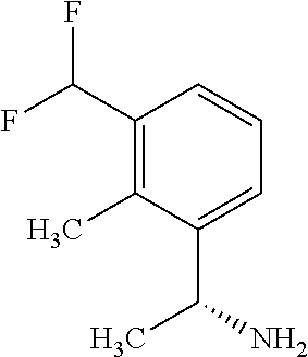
C1(C(F)F)=C(C)C(C(N)C)=CC=C1
